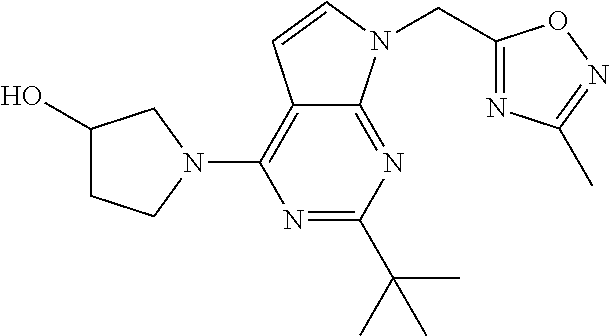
N1=C(C(C)(C)C)N=C2C(=C1N1CC(O)CC1)C=CN2CC1=NC(C)=NO1
